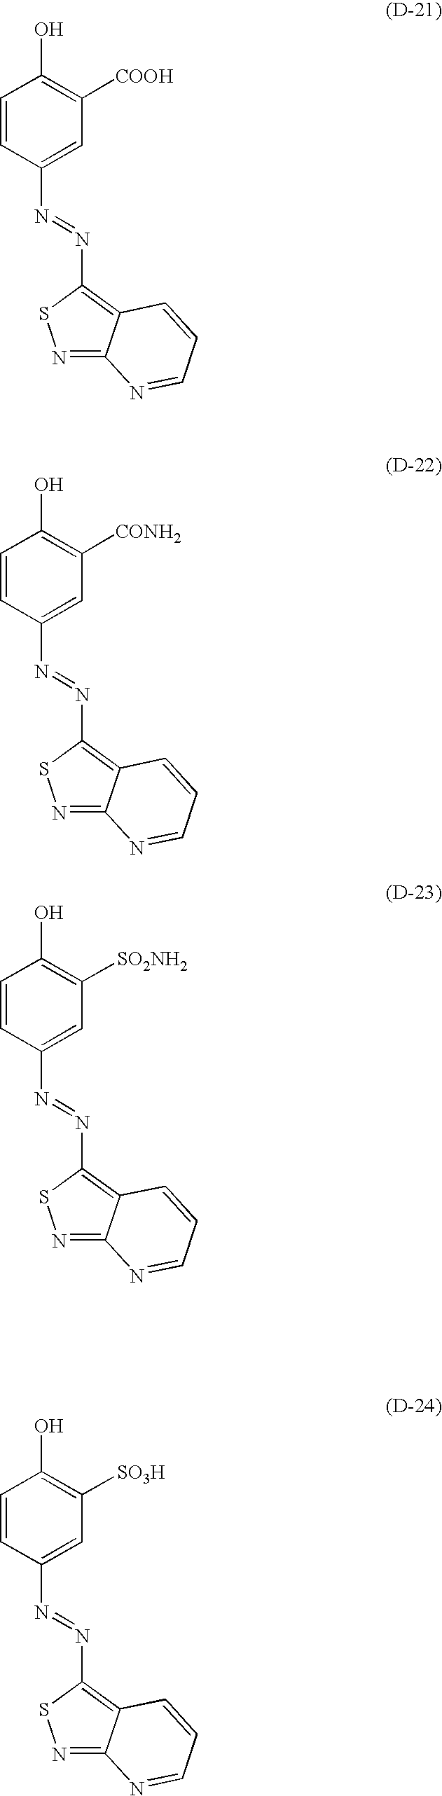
C1=CC(O)=C([COOH])C=C1N=NC1=C2C(=NS1)N=CC=C2.C1=CC(O)=C([CONH2])C=C1N=NC1=C2C(=NS1)N=CC=C2.C1=CC(O)=C([SO2NH2])C=C1N=NC1=C2C(=NS1)N=CC=C2.C1=CC(O)=C([SO3H])C=C1N=NC1=C2C(=NS1)N=CC=C2
